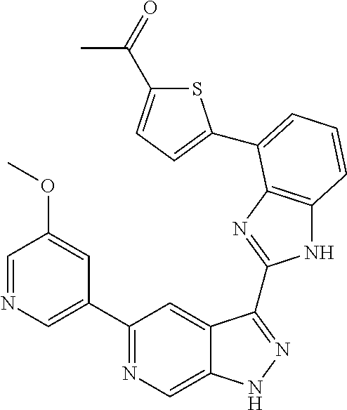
C1(C2=NC=C3C(=C2)C(C2=NC4=C(N2)C=CC=C4C2=CC=C(C(=O)C)S2)=NN3)=CN=CC(OC)=C1
